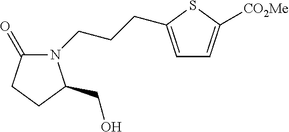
N1(CCCC2=CC=C([CO2Me])S2)C(=O)CCC1CO
